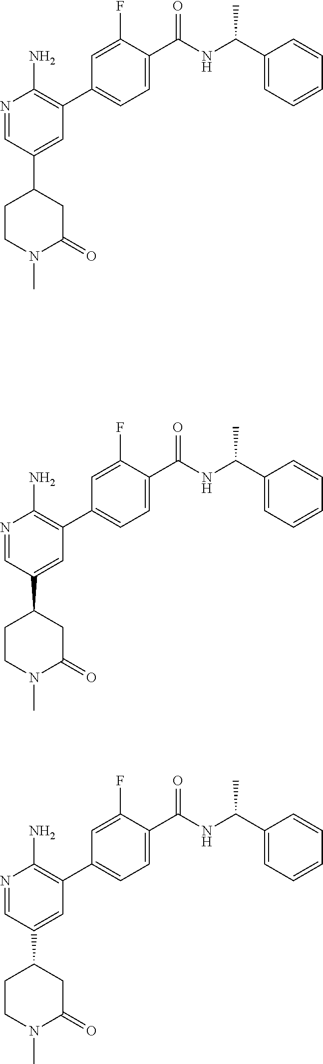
N1=CC(C2CCN(C)C(=O)C2)=CC(C2=CC=C(C(NC(C3=CC=CC=C3)C)=O)C(F)=C2)=C1N.N1=CC(C2CCN(C)C(=O)C2)=CC(C2=CC=C(C(NC(C3=CC=CC=C3)C)=O)C(F)=C2)=C1N.N1=CC(C2CCN(C)C(=O)C2)=CC(C2=CC=C(C(NC(C3=CC=CC=C3)C)=O)C(F)=C2)=C1N
